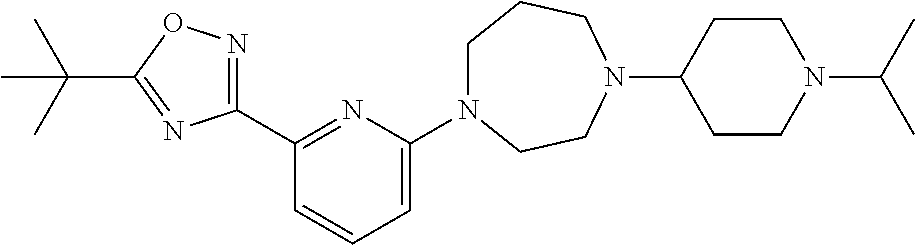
C1(C2=NC(N3CCCN(C4CCN(C(C)C)CC4)CC3)=CC=C2)=NOC(C(C)(C)C)=N1
